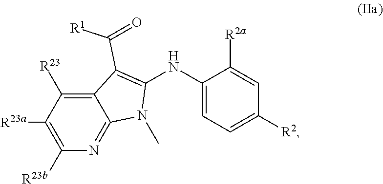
C1(NC2=C(C(=O)[R1])C3=C([R23])C([R23a])=C([R23b])N=C3N2C)=CC=C([R2])C=C1[R2a]
